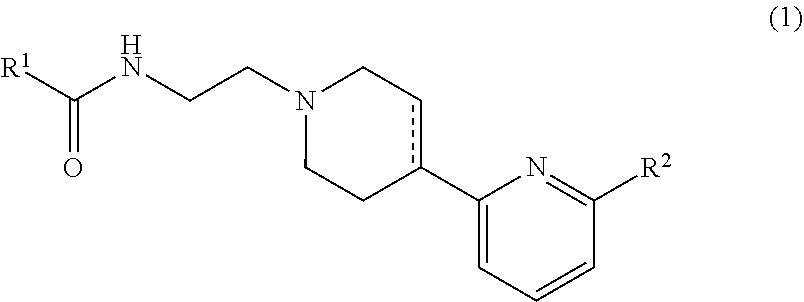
[R1]C(NCCN1CCc(C2=CC=CC([R2])=N2)cC1)=O
